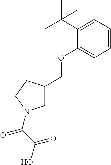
C1(OCC2CN(C(C(=O)O)=O)CC2)=CC=CC=C1C(C)(C)C
